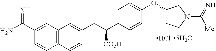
C1=CC2=C(C=C1C(N)=N)C=C(CC(C1=CC=C(OC3CCN(C([Me])=N)C3)C=C1)[CO2H])C=C2.Cl.[5H2O]
